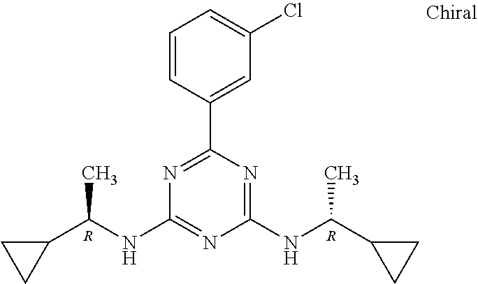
N1=C(C2=CC(Cl)=CC=C2)N=C(NC(C2CC2)C)N=C1NC(C1CC1)C.[R].[R]
